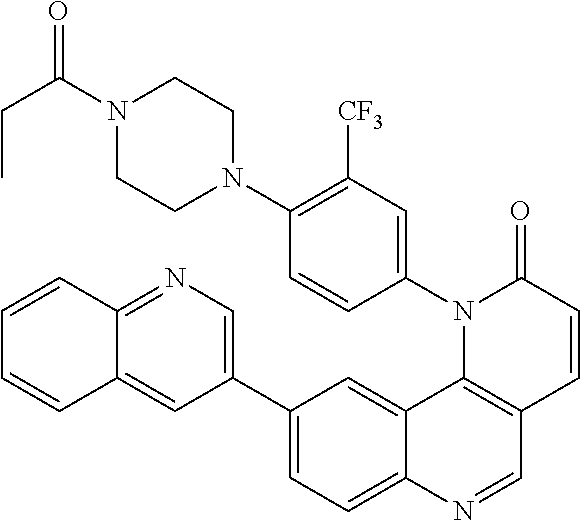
C1(C2=CN=C3C(=C2)C=CC=C3)=CC=C2C(=C1)C1=C(C=N2)C=CC(=O)N1C1=CC([CF3])=C(N2CCN(C(CC)=O)CC2)C=C1
